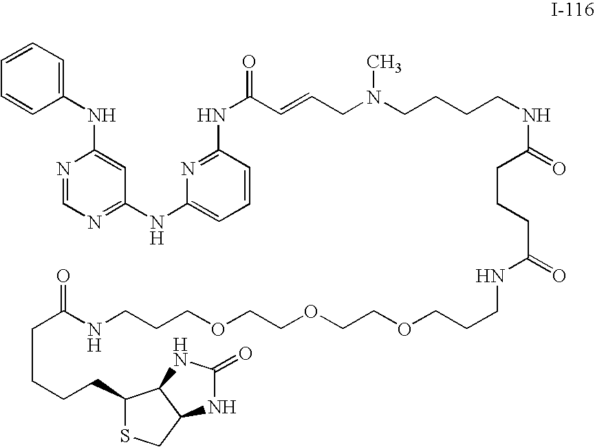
C1=CC=C(NC2=CC(NC3=CC=CC(NC(=O)C=CCN(CCCCNC(=O)CCCC(=O)NCCCOCCOCCOCCCNC(CCCCC4SCC5C4NC(=O)N5)=O)C)=N3)=NC=N2)C=C1
